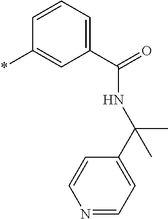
*C1=CC(C(=O)NC(C2=CC=NC=C2)(C)C)=CC=C1
